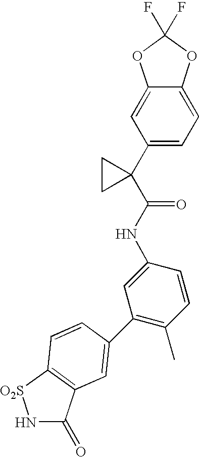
C12=CC(C3(C(NC4=CC(C5=CC6=C([O2S]NC6=O)C=C5)=C(C)C=C4)=O)CC3)=CC=C1OC(F)(F)O2
